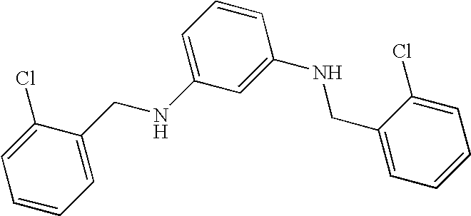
C1=CC=C(CNC2=CC=CC(NCC3=CC=CC=C3Cl)=C2)C(Cl)=C1
